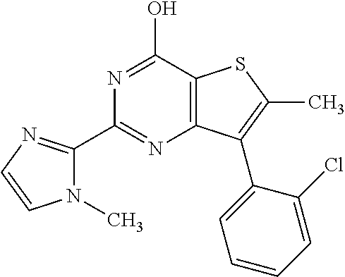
C12=C(C(O)=NC(C3=NC=CN3C)=N1)SC(C)=C2C1=CC=CC=C1Cl
